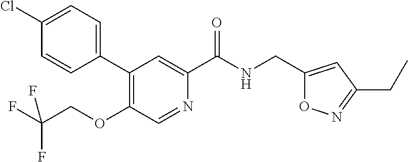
C1(Cl)=CC=C(C2=C(OCC(F)(F)F)C=NC(C(NCC3=CC(CC)=NO3)=O)=C2)C=C1
